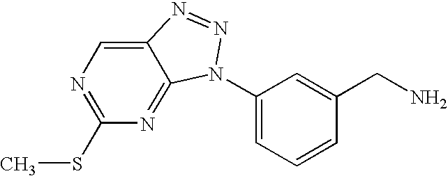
C12=CN=C(SC)N=C1N(C1=CC=CC(CN)=C1)N=N2
